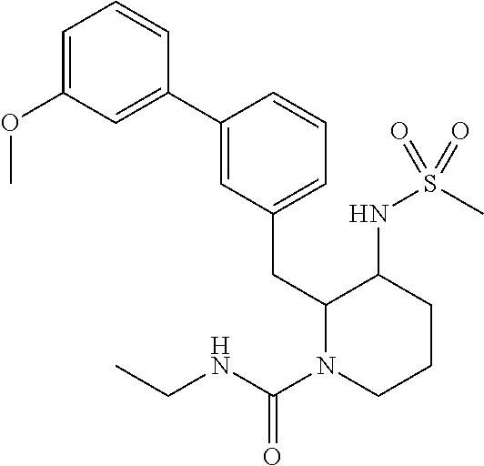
C1=C(C2=CC(OC)=CC=C2)C=CC=C1CC1N(C(NCC)=O)CCCC1NS(C)(=O)=O
